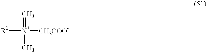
[R1][N+]([CH2COO-])(=C)C
